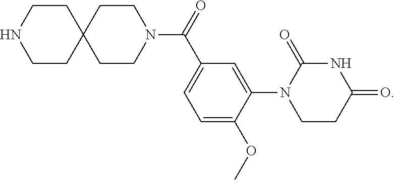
C1CNCCC12CCN(C(=O)C1=CC=C(OC)C(N3CCC(=O)NC3=O)=C1)CC2
